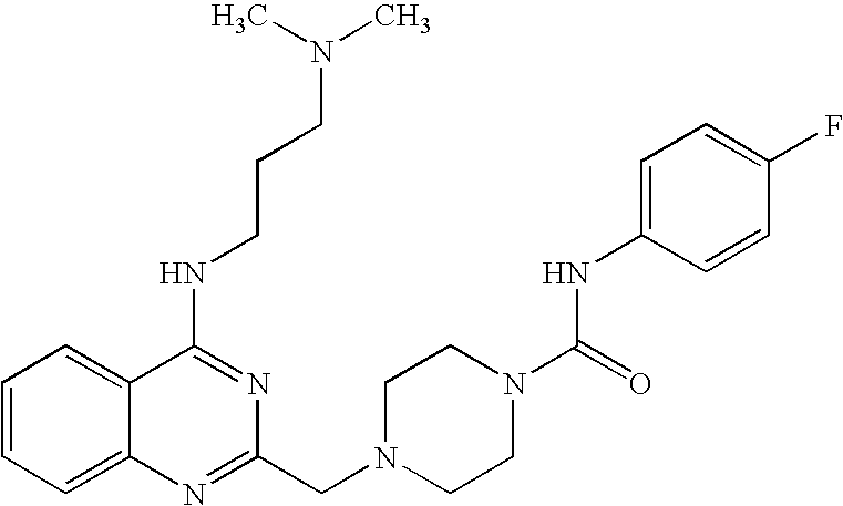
C1=CC=C2C(=C1)C(NCCCN(C)C)=NC(CN1CCN(C(=O)NC3=CC=C(F)C=C3)CC1)=N2
